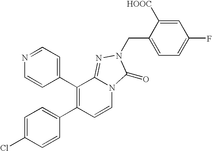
C1=CC(C2=C(C3=CC=C(Cl)C=C3)C=CN3C2=NN(CC2=CC=C(F)C=C2[HOOC])C3=O)=CC=N1
